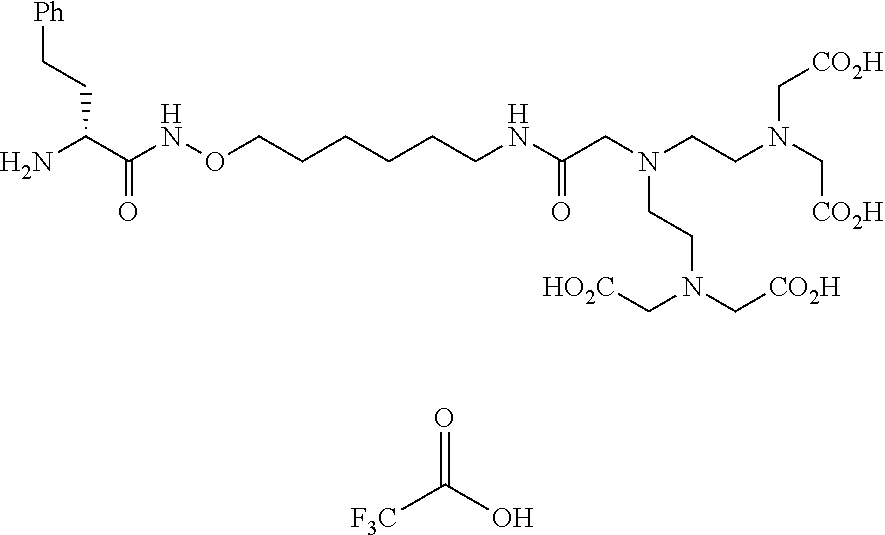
[F3C]C(O)=O.C(C(C(NOCCCCCCNC(CN(CCN(C[CO2H])C[CO2H])CCN(C[CO2H])C[HO2C])=O)=O)N)C[Ph]
